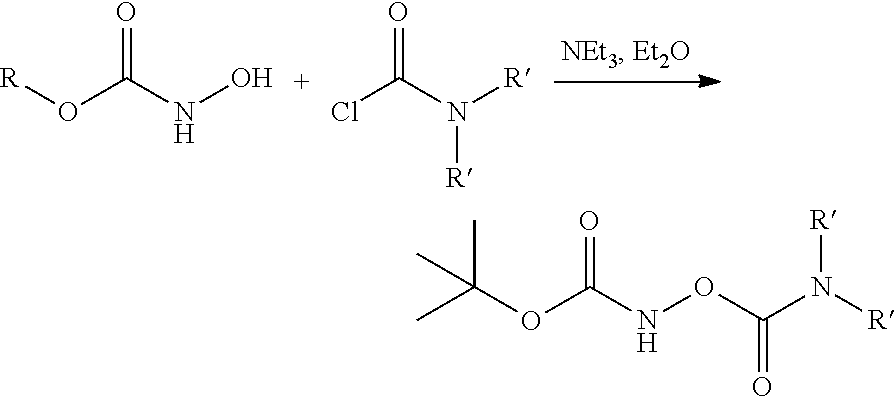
[R]OC(NO)=O.ClC(N([R])[R])=O.[R]N(C(ONC(OC(C)(C)C)=O)=O)[R]
